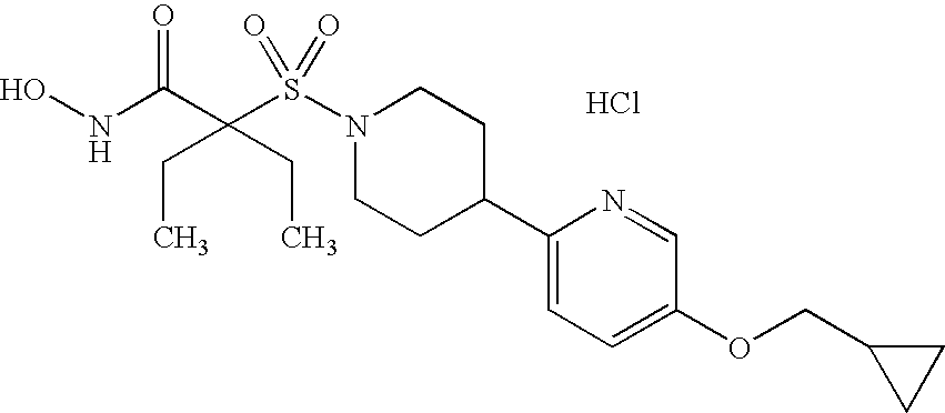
ONC(C(S(N1CCC(C2=CC=C(OCC3CC3)C=N2)CC1)(=O)=O)(CC)CC)=O.Cl
